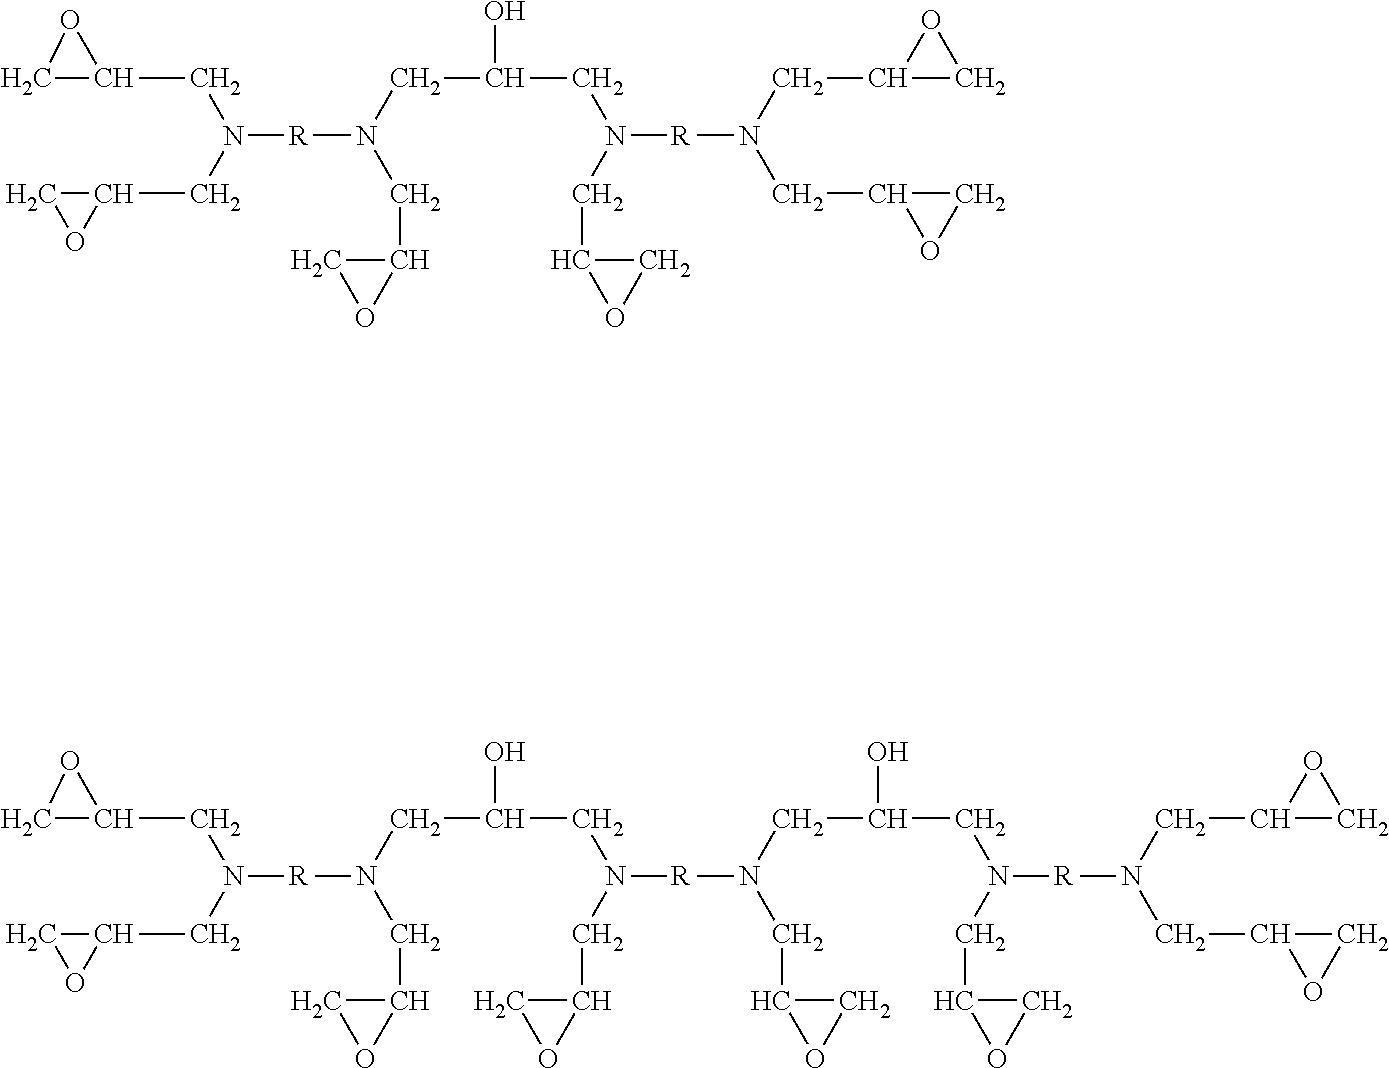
N(CC(O)CN([R]N(CC1CO1)CC1CO1)CC1OC1)(CC1CO1)[R]N(CC1CO1)CC1CO1.N(CC(O)CN(CC1CO1)[R]N(CC(O)CN([R]N(CC1CO1)CC1CO1)CC1OC1)CC1OC1)(CC1CO1)[R]N(CC1CO1)CC1CO1
